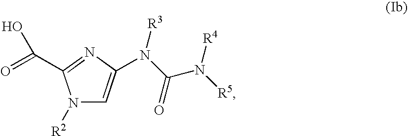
N1([R2])C=C(N([R3])C(N([R5])[R4])=O)N=C1C(=O)O
